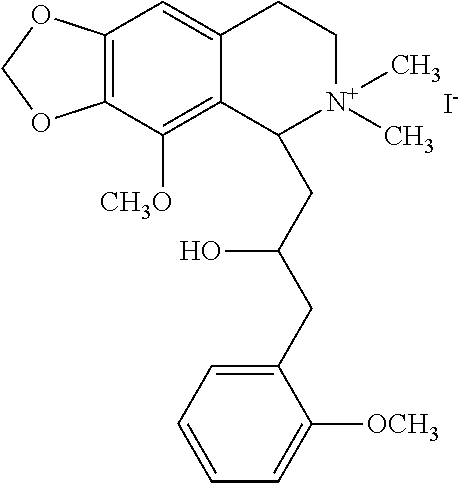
C12=C(C([CH3O])=C3C(=C1)CC[N+](C)(C)C3CC(CC1=CC=CC=C1[OCH3])O)OCO2.[I-]
